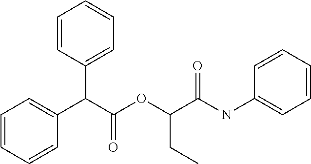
C(C(OC(C(NC1=CC=CC=C1)=O)CC)=O)(C1=CC=CC=C1)C1=CC=CC=C1
